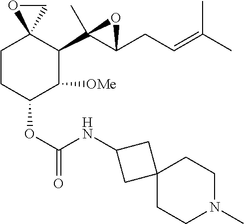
C1CC(OC(=O)NC2CC3(C2)CCN(C)CC3)C([OMe])C(C2(C)C(CC=C(C)C)O2)C12OC2
